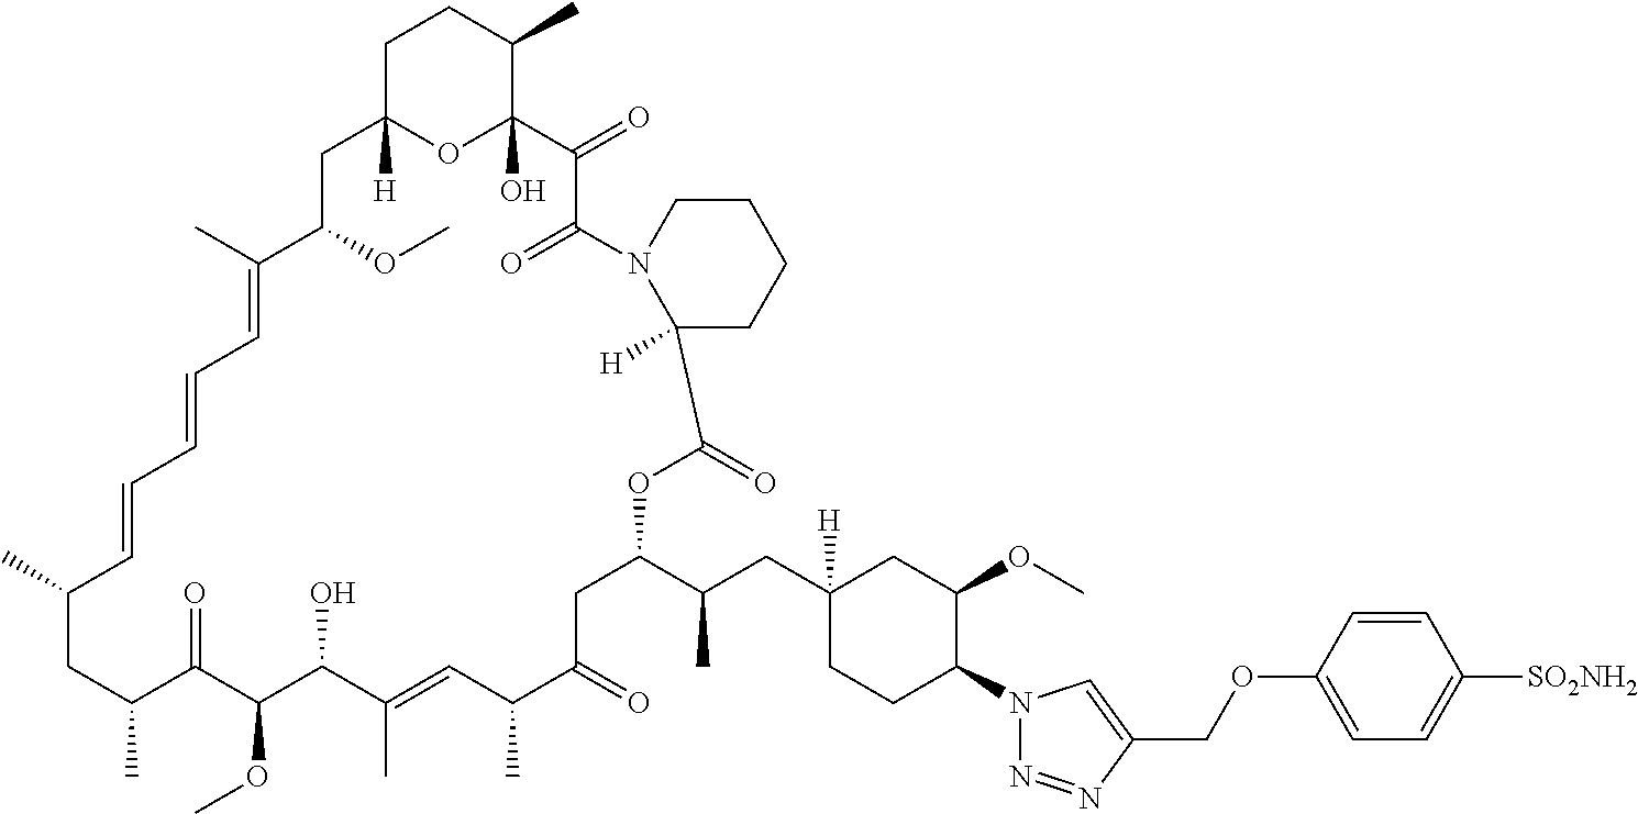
C1C2([H])OC(O)(C(C)C1)C(=O)C(=O)N1CCCCC1([H])C(=O)OC(C(CC1([H])CC(OC)C(N3N=NC(COC4=CC=C([SO2NH2])C=C4)=C3)CC1)C)CC(=O)C(C)C=C(C)C(O)C(OC)C(=O)C(C)CC(C)C=CC=CC=C(C)C(OC)C2
